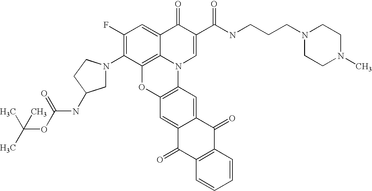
C1(F)=C(N2CC(NC(=O)OC(C)(C)C)CC2)C2=C3C(=C1)C(=O)C(C(NCCCN1CCN(C)CC1)=O)=CN3C1=C(O2)C=C2C(=C1)C(=O)C1=C(C2=O)C=CC=C1
